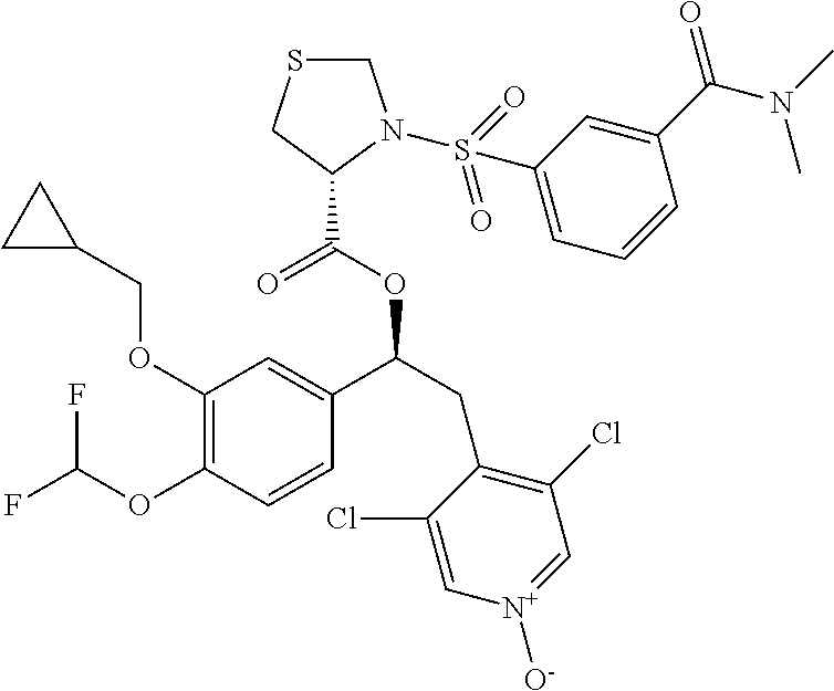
C1(OCC2CC2)=C(OC(F)F)C=CC(C(CC2=C(Cl)C=[N+]([O-])C=C2Cl)OC(=O)C2N(S(=O)(=O)C3=CC=CC(C(=O)N(C)C)=C3)CSC2)=C1
